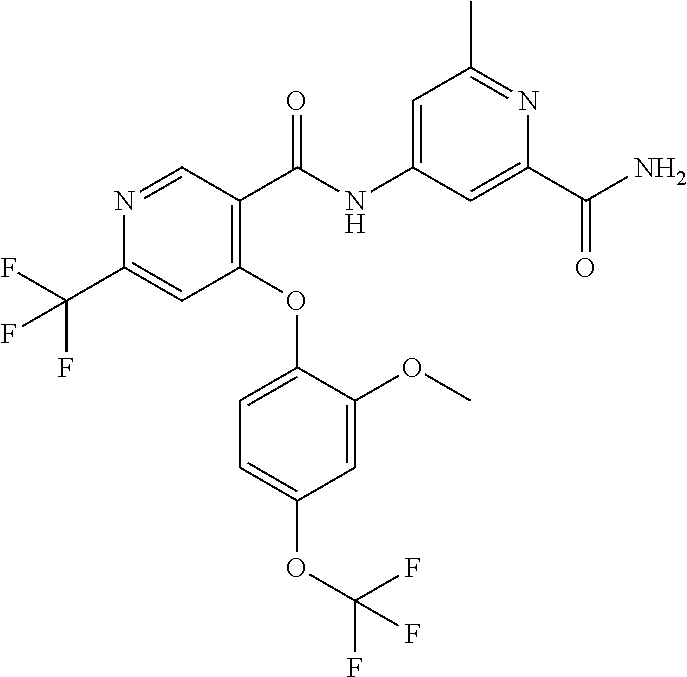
C1(OC2=CC=C(OC(F)(F)F)C=C2OC)=C(C(NC2=CC(C)=NC(C(N)=O)=C2)=O)C=NC(C(F)(F)F)=C1
